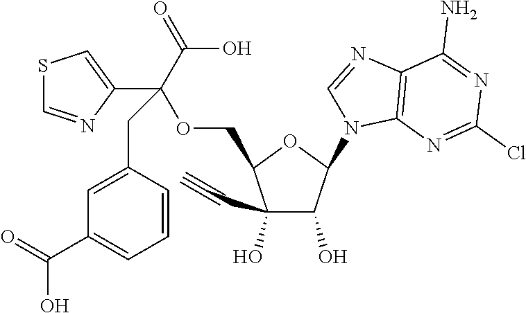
C1(O)(C#C)C(O)C(N2C3=C(N=C2)C(N)=NC(Cl)=N3)OC1COC(C(=O)O)(CC1=CC(C(=O)O)=CC=C1)C1=CSC=N1
